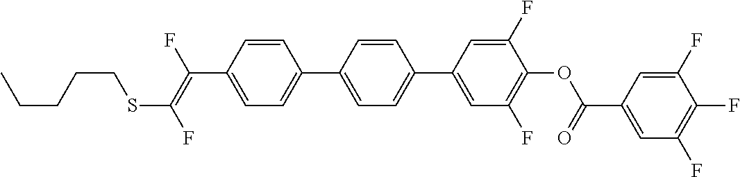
C1=CC(C2=CC=C(C3=CC(F)=C(OC(C4=CC(F)=C(F)C(F)=C4)=O)C(F)=C3)C=C2)=CC=C1C(F)=C(F)SCCCCC
